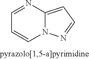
C1=NC2=CC=NN2C=C1
